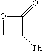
C1([Ph])COC1=O
